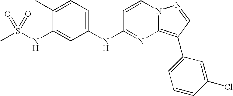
C1(C)=CC=C(NC2=NC3=C(C4=CC=CC(Cl)=C4)C=NN3C=C2)C=C1NS(C)(=O)=O
